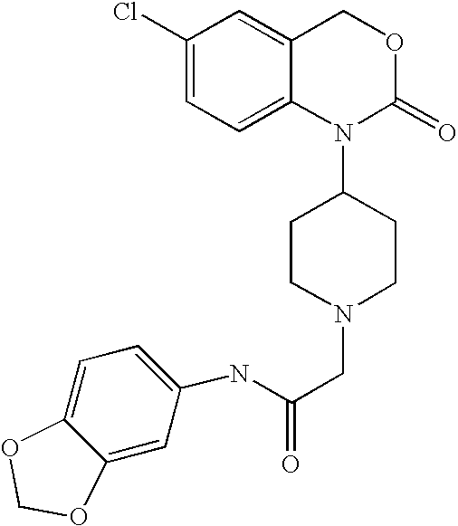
N(C(CN1CCC(N2C(=O)OCC3=CC(Cl)=CC=C23)CC1)=O)C1=CC=C2C(=C1)OCO2
